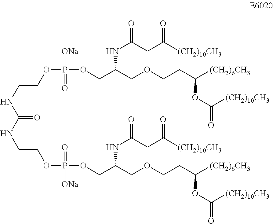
O(P([ONa])(OCC(COCCC([(CH2)6CH3])OC([(CH2)10CH3])=O)NC(CC([(CH2)10CH3])=O)=O)=O)CCNC(NCCOP(OCC(COCCC([(CH2)6CH3])OC([(CH2)10CH3])=O)NC(CC([(CH2)10CH3])=O)=O)([ONa])=O)=O
